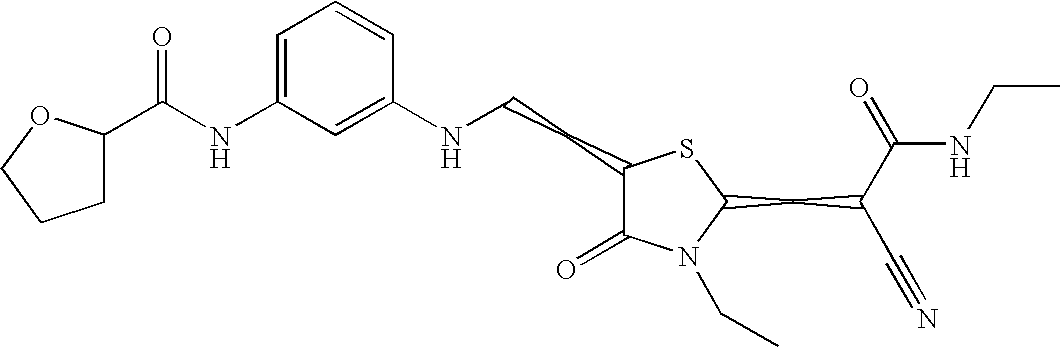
C1=C(NC(=O)C2CCCO2)C=C(NCCC2C(=O)N(CC)C(CC(C#N)C(=O)NCC)S2)C=C1
